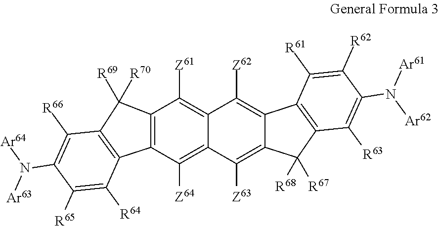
C12=C(C([Z64])=C3C(=C1[Z61])C([Z62])=C1C(=C3[Z63])C([R68])([R67])C3=C1C([R61])=C([R62])C(N([Ar62])[Ar61])=C3[R63])C1=C(C2([R69])[R70])C([R66])=C(N([Ar64])[Ar63])C([R65])=C1[R64]
